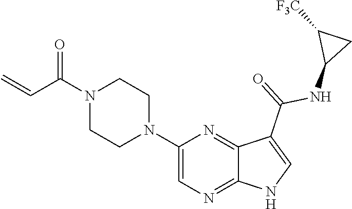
C1=C(N2CCN(C(C=C)=O)CC2)N=C2C(=N1)NC=C2C(=O)NC1CC1[F3C]
